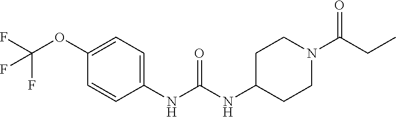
C1(NC(NC2CCN(C(CC)=O)CC2)=O)=CC=C(OC(F)(F)F)C=C1
